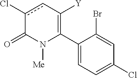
C1(C2=C([Y])cc(Cl)C(=O)N2[Me])=CC=C(Cl)C=C1Br
